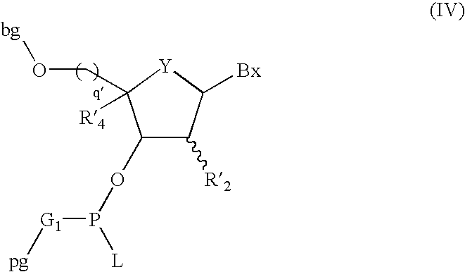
C1([R2])C(OP([G1][pg])[L])C(CO[bg])([R4])[Y]C1[Bx]
